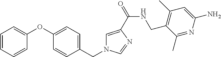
C1=CC=CC(OC2=CC=C(CN3C=C(C(=O)NCC4=C(C)C=C(N)N=C4C)N=C3)C=C2)=C1
